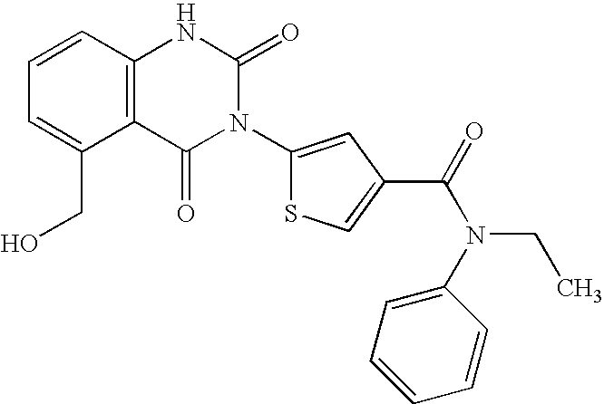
C12=C(C=CC=C1CO)NC(=O)N(C1=CC(C(=O)N(C3=CC=CC=C3)CC)=CS1)C2=O
